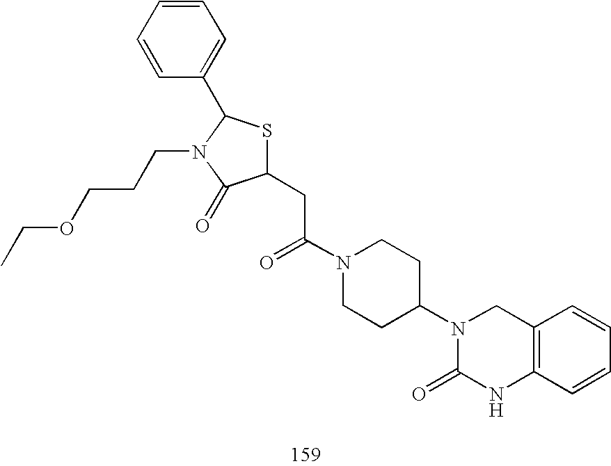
C1(CC(N2CCC(N3C(=O)NC4=C(C3)C=CC=C4)CC2)=O)SC(C2=CC=CC=C2)N(CCCOCC)C1=O
